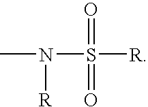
N(S(=O)(=O)[R])([R])C
